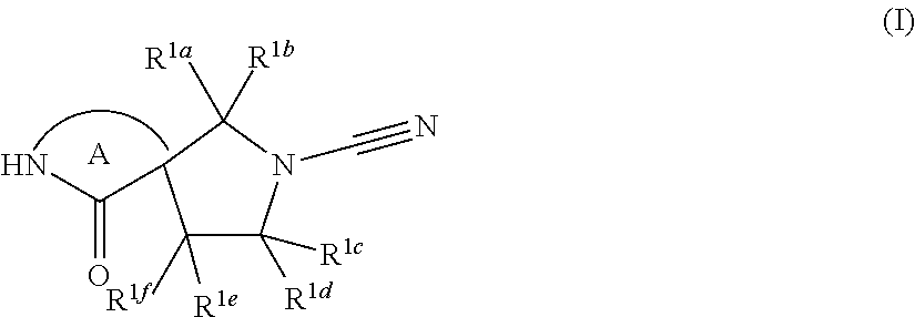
C1([R1e])([R1f])C([R1c])([R1d])N(C#N)C([R1a])([R1b])C1C(N)=O.[A]
